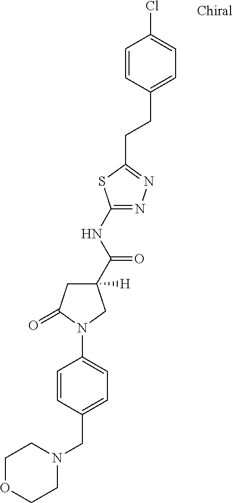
N1(CC2=CC=C(N3C(=O)CC(C(NC4=NN=C(CCC5=CC=C(Cl)C=C5)S4)=O)([H])C3)C=C2)CCOCC1
